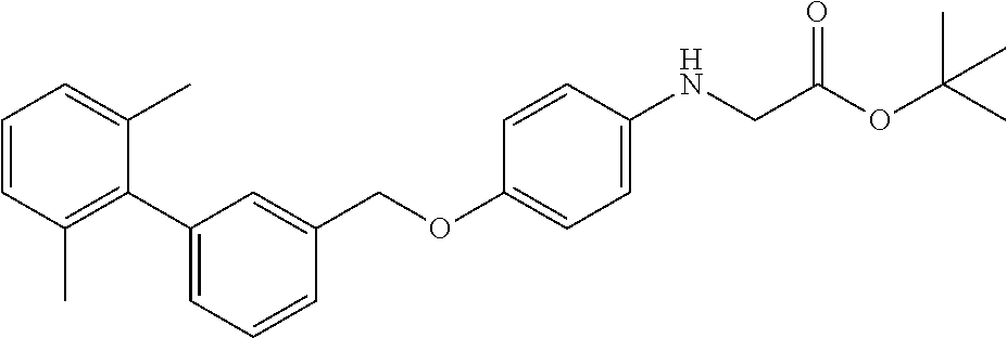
C1=CC(C)=C(C2=CC=CC(COC3=CC=C(NCC(OC(C)(C)C)=O)C=C3)=C2)C(C)=C1
